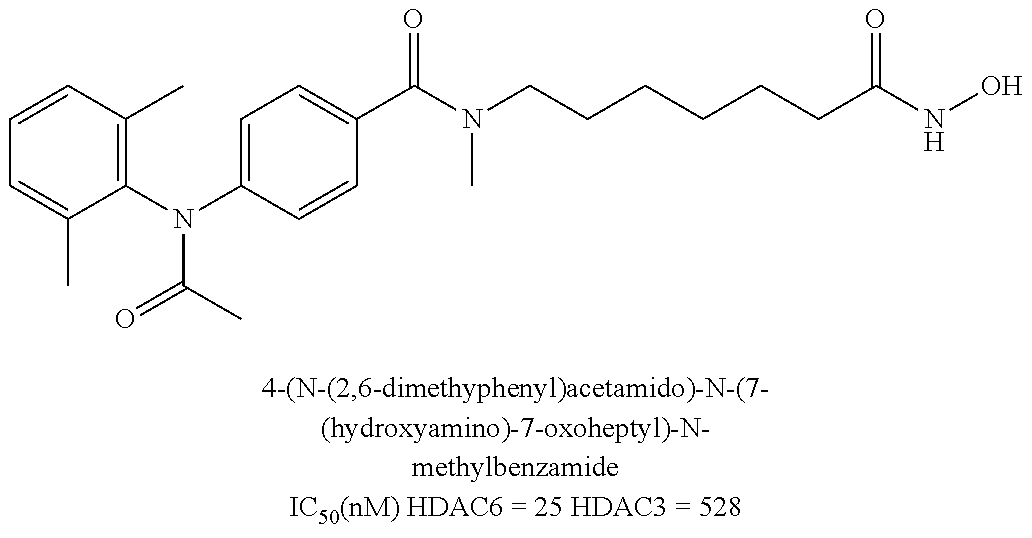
C1=CC(C)=C(N(C2=CC=C(C(N(CCCCCCC(NO)=O)C)=O)C=C2)C(=O)C)C(C)=C1
